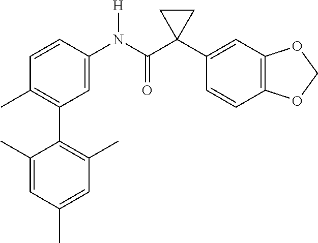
C1=C(N(C(C2(C3=CC4=C(C=C3)OCO4)CC2)=O)[H])C=CC(C)=C1C1=C(C)C=C(C)C=C1C
